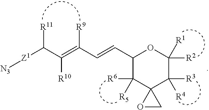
C1(C=CC(=C(C([Z1][N3])[R11])[R10])[R9])C([R5])([R6])C2(C([R3])([R4])C([R1])([R2])O1)OC2
